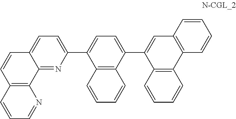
C12=C(C=CC=C1)C(C1=CC=C3C(=N1)C1=C(C=C3)C=CC=N1)=CC=C2C1=CC2=C(C3=C1C=CC=C3)C=CC=C2
